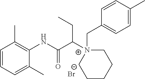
C1=CC=C(C)C(NC(C([N+]2(CC3=CC=C(C)C=C3)CCCCC2)CC)=O)=C1C.[Br-]
